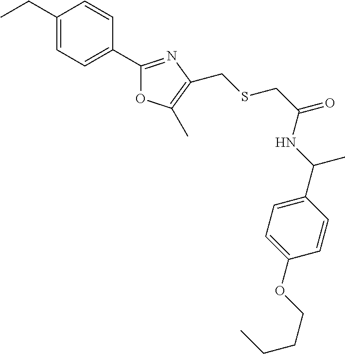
CCC1=CC=C(C2=NC(CSCC(NC(C)C3=CC=C(OCCCC)C=C3)=O)=C(C)O2)C=C1
